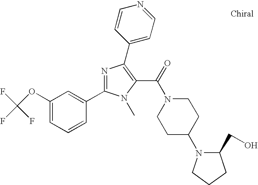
FC(F)(F)OC1=CC=CC(C2=NC(C3=CC=NC=C3)=C(C(=O)N3CCC(N4C(CO)CCC4)CC3)N2C)=C1
